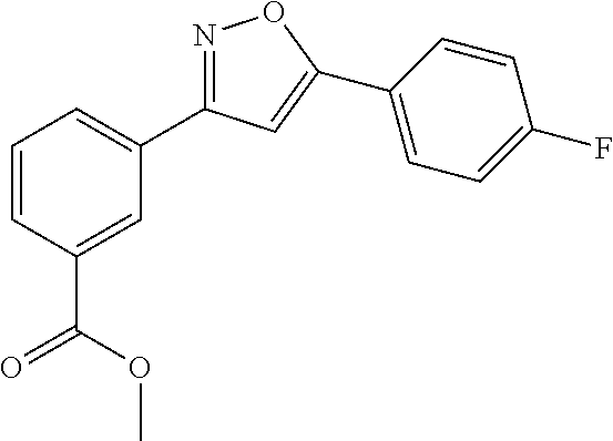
N1=C(C2=CC=CC(C(OC)=O)=C2)C=C(C2=CC=C(F)C=C2)O1
